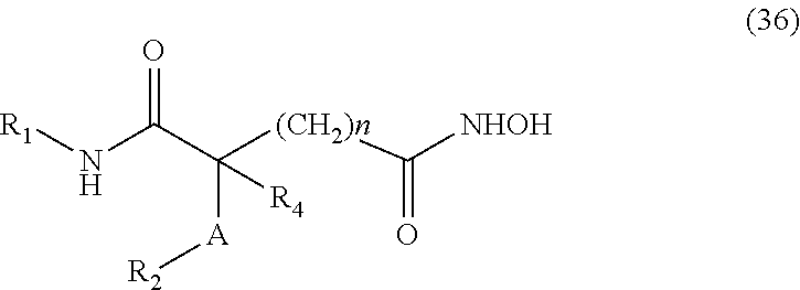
[R1]NC(C([A][R2])([(CH2)n]C([NHOH])=O)[R4])=O
